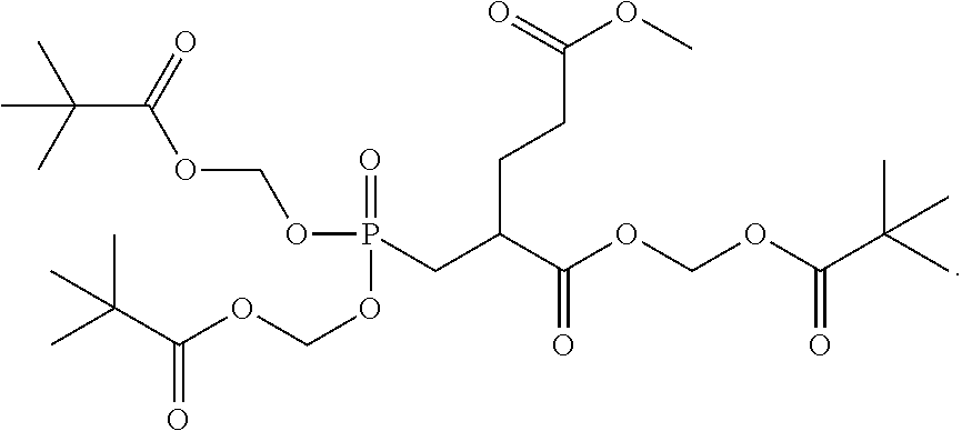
C(C(=O)OCOP(=O)(OCOC(C(C)(C)C)=O)CC(C(OCOC(=O)C(C)(C)C)=O)CCC(OC)=O)(C)(C)C
